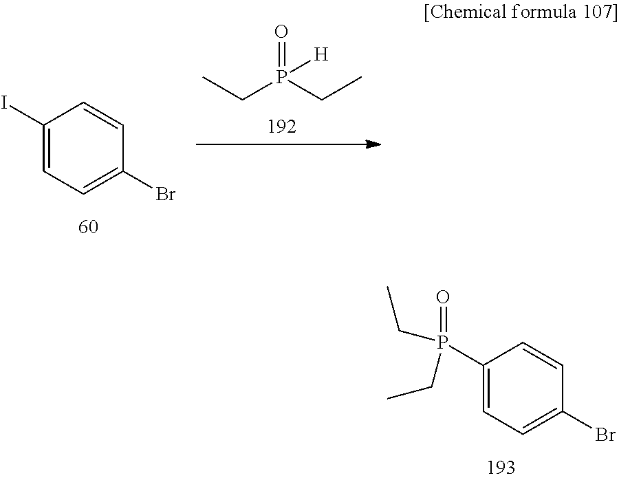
O=P(CC)(CC)[H].C1(I)=CC=C(Br)C=C1.C1(P(CC)(=O)CC)=CC=C(Br)C=C1
